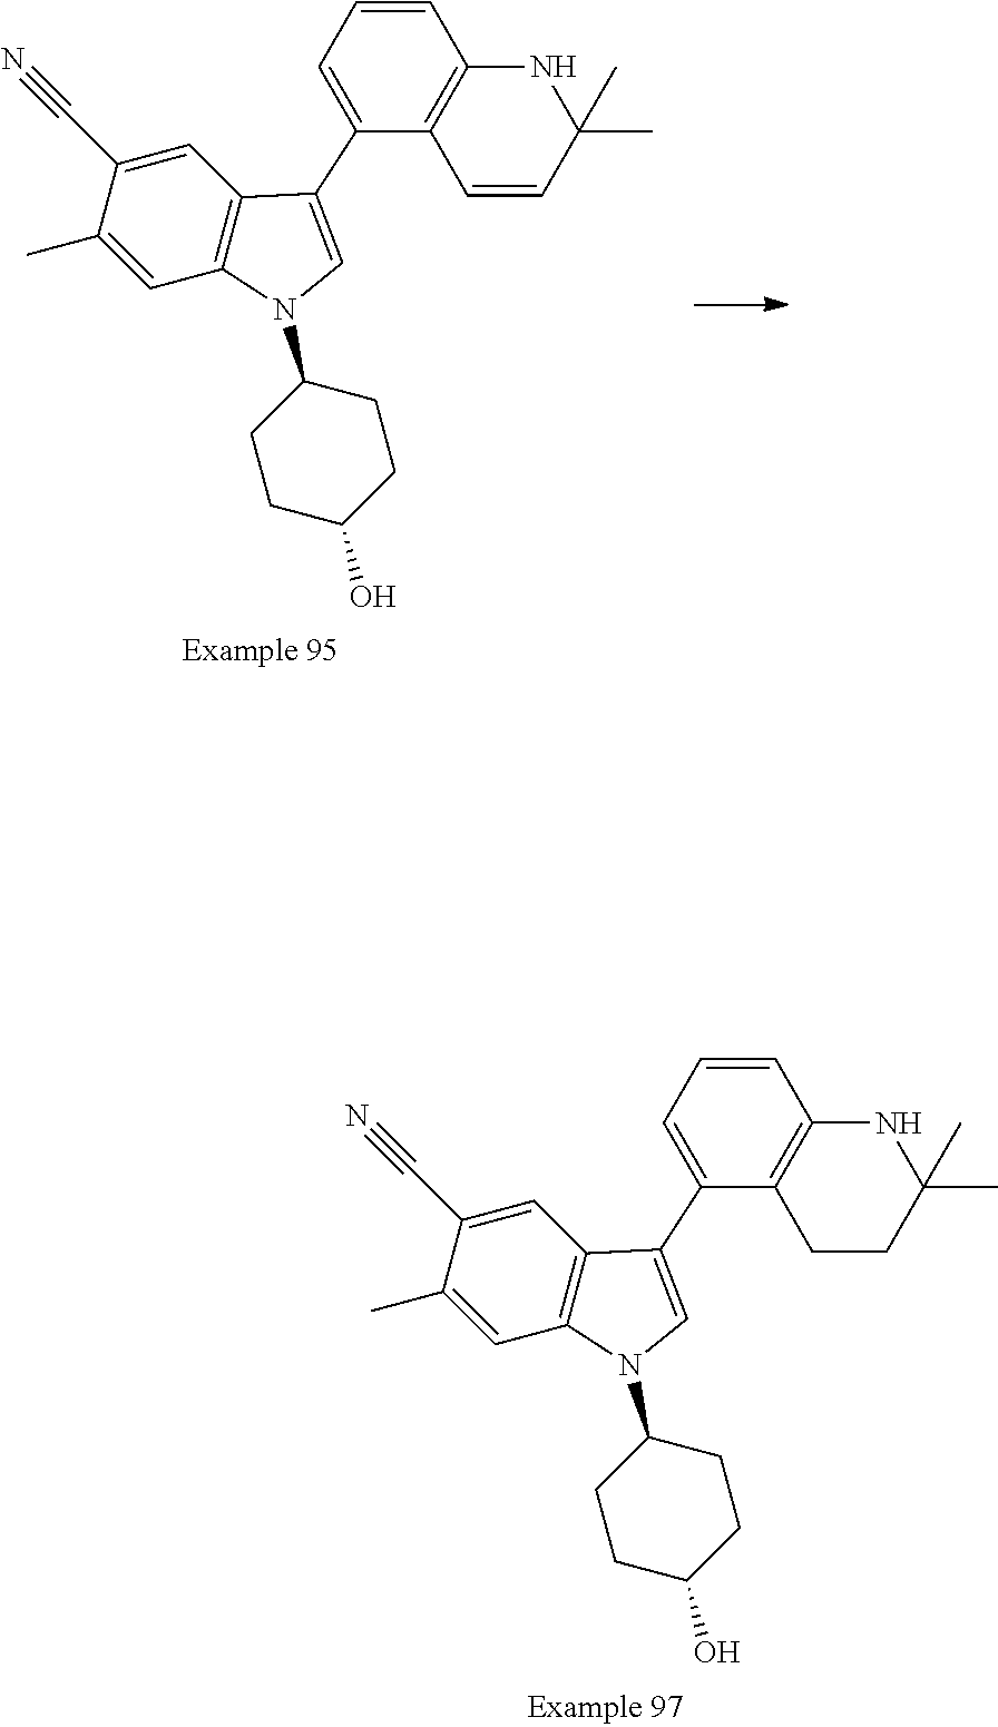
C1=C(C#N)C(C)=CC2=C1C(C1=CC=CC3=C1C=CC(C)(C)N3)=CN2C1CCC(O)CC1.C1=C(C#N)C(C)=CC2=C1C(C1=CC=CC3=C1CCC(C)(C)N3)=CN2C1CCC(O)CC1
